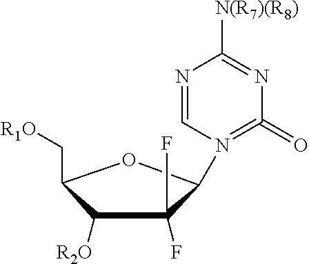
N1=CN(C2C(F)(F)C([R2O])C(C[R1O])O2)=C(=O)N=C1[N(R7)(R8)]
